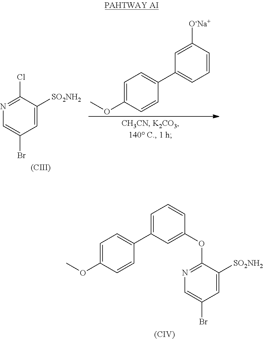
COC1=CC=C(C2=CC=CC(OC3=NC=C(Br)C=C3[SO2NH2])=C2)C=C1.[(CIV)].N1=C(Cl)C([SO2NH2])=CC(Br)=C1.[(CIII)].COC1=CC=C(C2=CC=CC([O-Na+])=C2)C=C1
